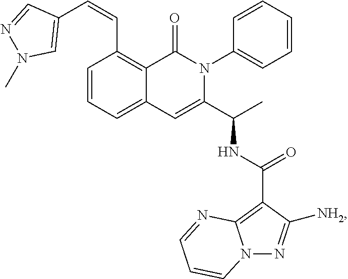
C1=CC=C2C(=C1C=CC1=CN(C)N=C1)C(=O)N(C1=CC=CC=C1)C(C(C)NC(C1=C3N(N=C1[NH2])C=CC=N3)=O)=C2
